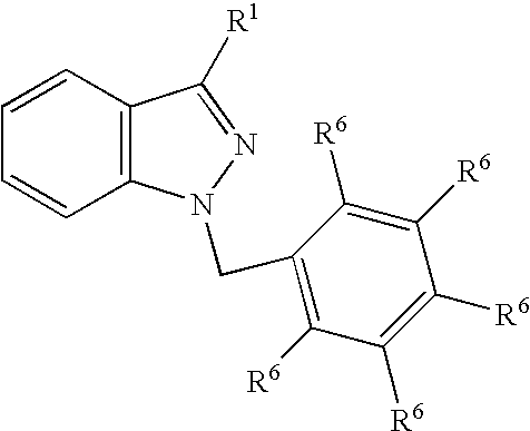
C1=CC=CC2=C1N(CC1=C([R6])C([R6])=C([R6])C([R6])=C1[R6])N=C2[R1]
